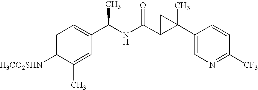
[H3CO2SHN]C1=CC=C(C(NC(=O)C2C(C3=CN=C([CF3])C=C3)(C)C2)C)C=C1C
